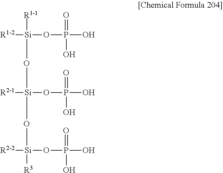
[R1-2][Si](OP(O)(=O)O)(O[Si](O[Si]([R3])(OP(O)(=O)O)[R2-2])(OP(O)(=O)O)[R2-1])[R1-1]
